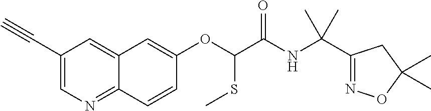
C1(C#C)=CN=C2C(=C1)C=C(OC(SC)C(NC(C1=NOC(C)(C)C1)(C)C)=O)C=C2
